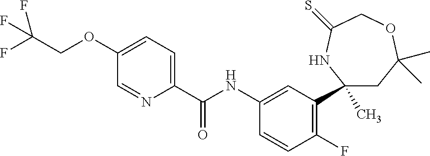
C1(C)(C2=C(F)C=CC(NC(C3=CC=C(OCC(F)(F)F)C=N3)=O)=C2)CC(C)(C)OCC(=S)N1
